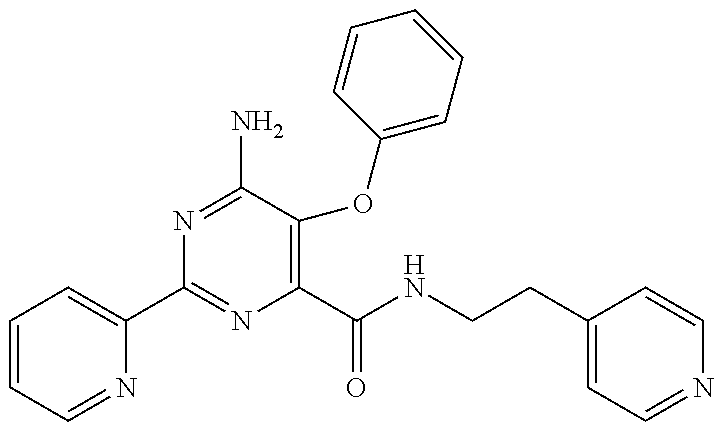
C1=CC=NC(C2=NC(C(=O)NCCC3=CC=NC=C3)=C(OC3=CC=CC=C3)C(N)=N2)=C1
